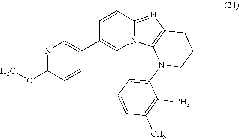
N1=C(OC)C=CC(C2=CN3C(=NC4=C3N(C3=CC=CC(C)=C3C)CCC4)C=C2)=C1
